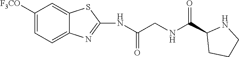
C1=C([F3CO])C=C2C(=C1)N=C(NC(CNC(C1CCCN1)=O)=O)S2
